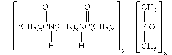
C[(CH2)xCN(CH2)xNC(CH2)x](=O)([H])([H])=O.[SiO](C)(C)C
